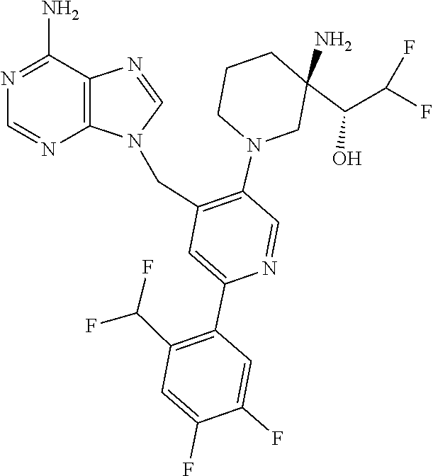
C1=NC2=C(C(N)=N1)N=CN2CC1=C(N2CC(N)(C(C(F)F)O)CCC2)C=NC(C2=C(C(F)F)C=C(F)C(F)=C2)=C1
